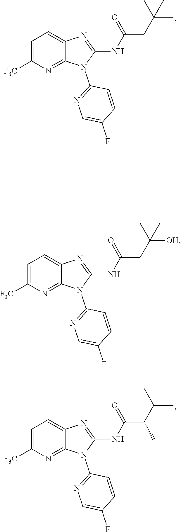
N(C1=NC2=CC=C([F3C])N=C2N1C1=NC=C(F)C=C1)C(CC(C)(C)C)=O.N(C1=NC2=CC=C([F3C])N=C2N1C1=NC=C(F)C=C1)C(C(C(C)C)C)=O.N(C1=NC2=CC=C([F3C])N=C2N1C1=NC=C(F)C=C1)C(CC([OH])(C)C)=O
